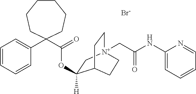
C1(NC(C[N+]23CCC(C(OC(C4(C5=CC=CC=C5)CCCCCC4)=O)([H])C2)CC3)=O)=CC=CC=N1.[Br-]
